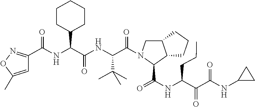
C12CCCC1CN(C(C(NC(C(NC(C1=NOC(C)=C1)=O)C1CCCCC1)=O)C(C)(C)C)=O)C2C(=O)NC(C(C(NC1CC1)=O)=O)CCC
